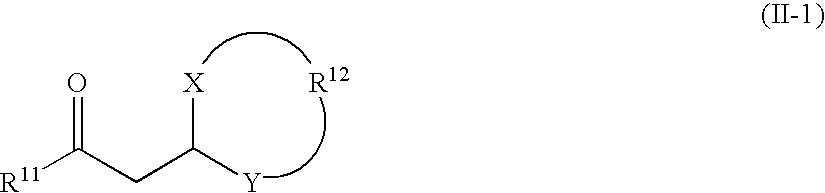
[R11]C(=O)CC([X])[Y].[R12]
